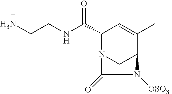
C(C1N2CC(C(C)=C1)N([OSO3-])C2=O)(NCCN)=O
